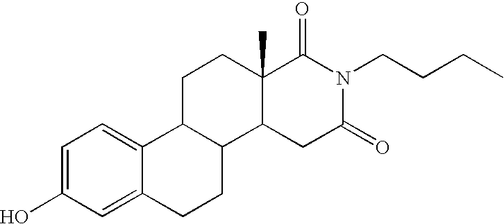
OC1=CC=C2C(=C1)CCC1C2CCC2(C)C1CC(=O)N(CCCC)C2=O
